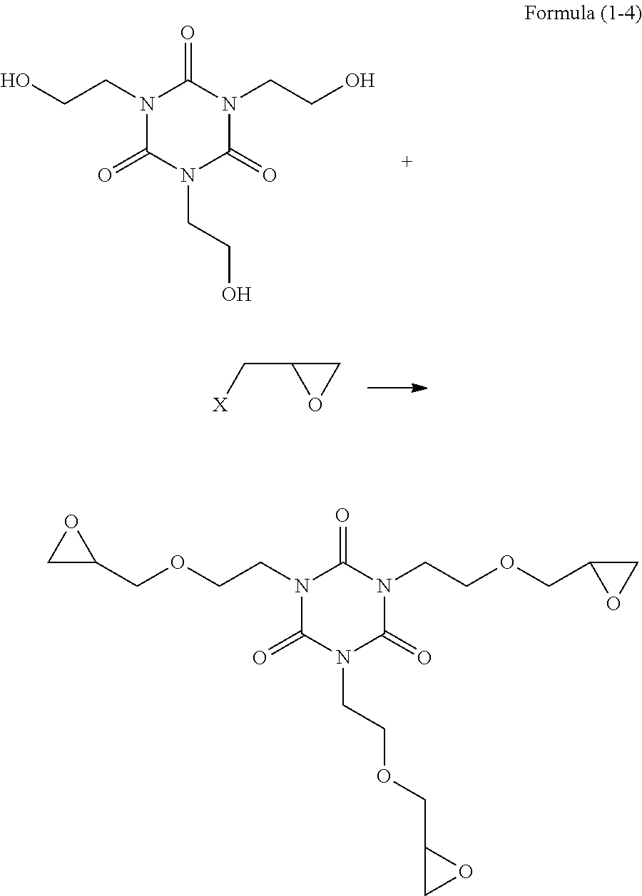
N1(CCOCC2OC2)C(=O)N(CCOCC2OC2)C(=O)N(CCOCC2CO2)C1=O.N1(CCO)C(=O)N(CCO)C(=O)N(CCO)C1=O.C1C(C[X])O1
